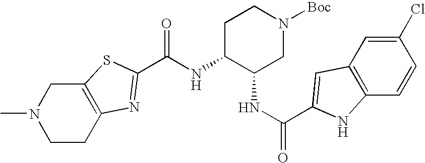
C12=C(CCN(C)C1)N=C(C(NC1C(NC(=O)C3=CC4=C(C=CC(Cl)=C4)N3)CN([Boc])CC1)=O)S2
